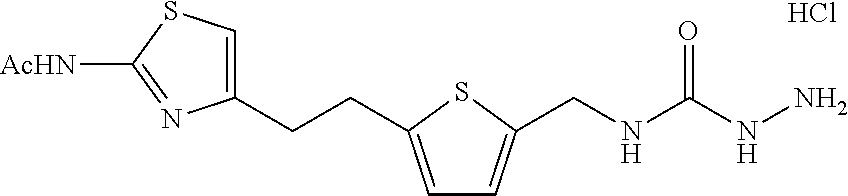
Cl.C1(CCC2=CC=C(CNC(NN)=O)S2)=CSC([AcHN])=N1
